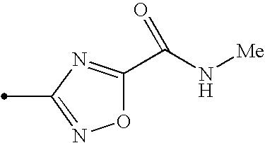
O1C(C(N[Me])=O)=NC(C)=N1
